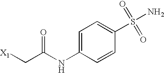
C1=C(NC(C[X1])=O)C=CC(S(N)(=O)=O)=C1
